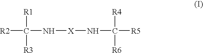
[R2]C(N[X]NC([R5])([R4])[R6])([R1])[R3]
